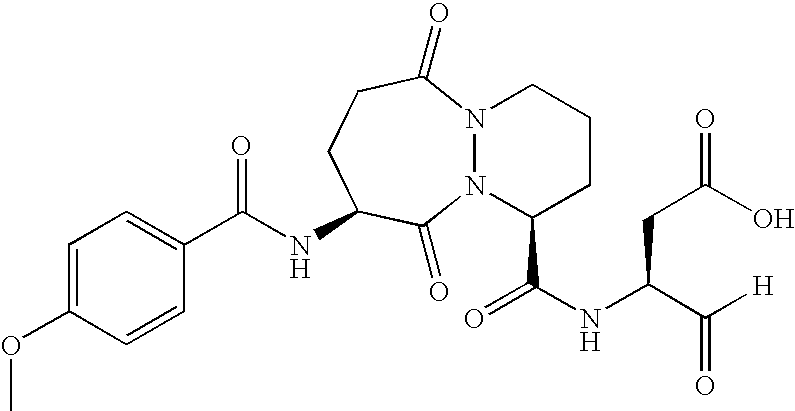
C1(C(NC2CCC(=O)N3N(C2=O)C(C(NC(C([H])=O)CC(O)=O)=O)CCC3)=O)=CC=C(OC)C=C1
